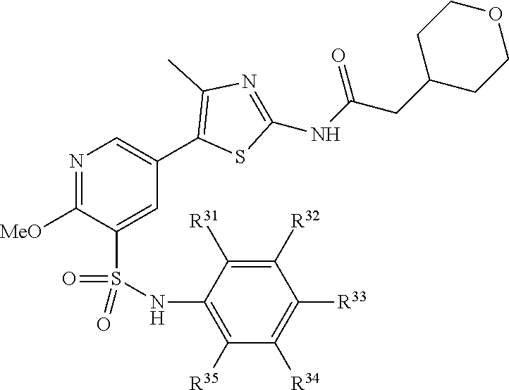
N1=C([MeO])C(S(=O)(=O)NC2=C([R35])C([R34])=C([R33])C([R32])=C2[R31])=CC(C2=C(C)N=C(NC(CC3CCOCC3)=O)S2)=C1
